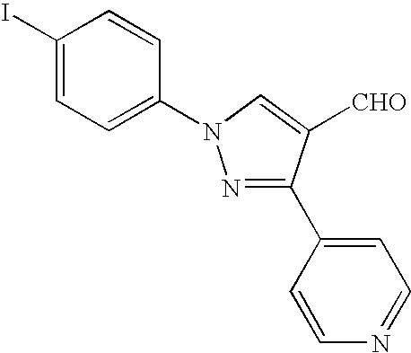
C1(I)=CC=C(N2N=C(C3=CC=NC=C3)C([CHO])=C2)C=C1
